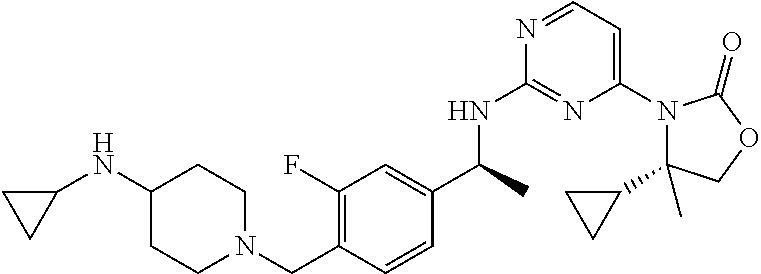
C1(C2CC2)(C)N(C2=CC=NC(NC(C3=CC(F)=C(CN4CCC(NC5CC5)CC4)C=C3)C)=N2)C(=O)OC1
